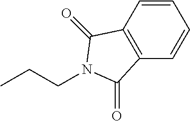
C(CC)N1C(=O)C2=C(C=CC=C2)C1=O
